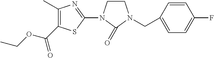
C1(C)=C(C(OCC)=O)SC(N2C(=O)N(CC3=CC=C(F)C=C3)CC2)=N1
